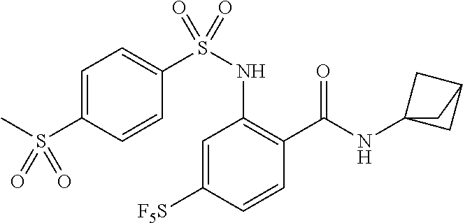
C1=C([F5S])C=CC(C(=O)NC23CC(C2)C3)=C1NS(C1=CC=C(S(C)(=O)=O)C=C1)(=O)=O
